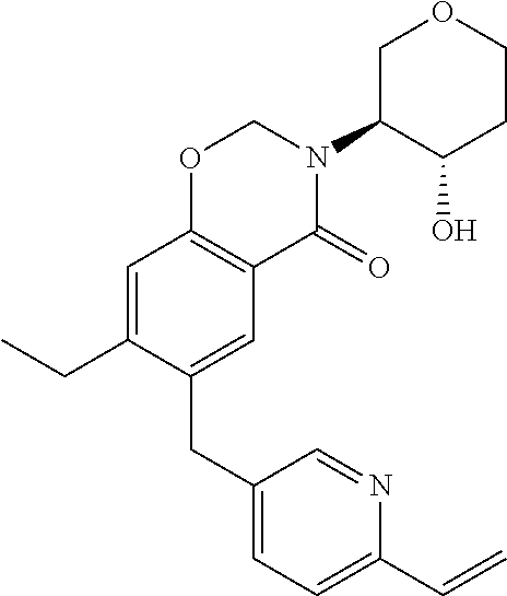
C1(CC2=CC3=C(C=C2CC)OCN(C2C(O)CCOC2)C3=O)=CC=C(C=C)N=C1
